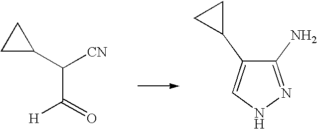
C1(C([CN])C([H])=O)CC1.C1(N)=NNC=C1C1CC1
